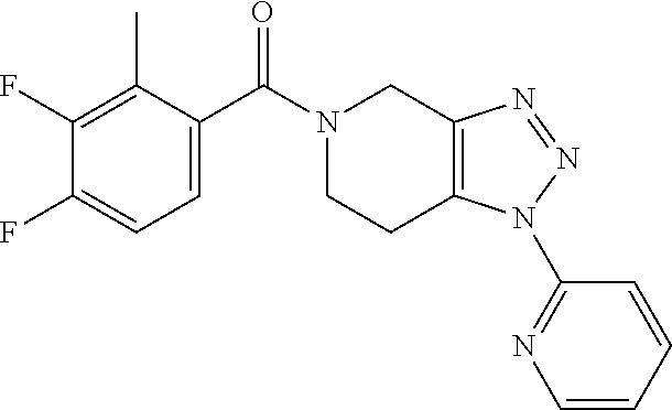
C1(F)=C(C)C(C(N2CCC3=C(C2)N=NN3C2=NC=CC=C2)=O)=CC=C1F
